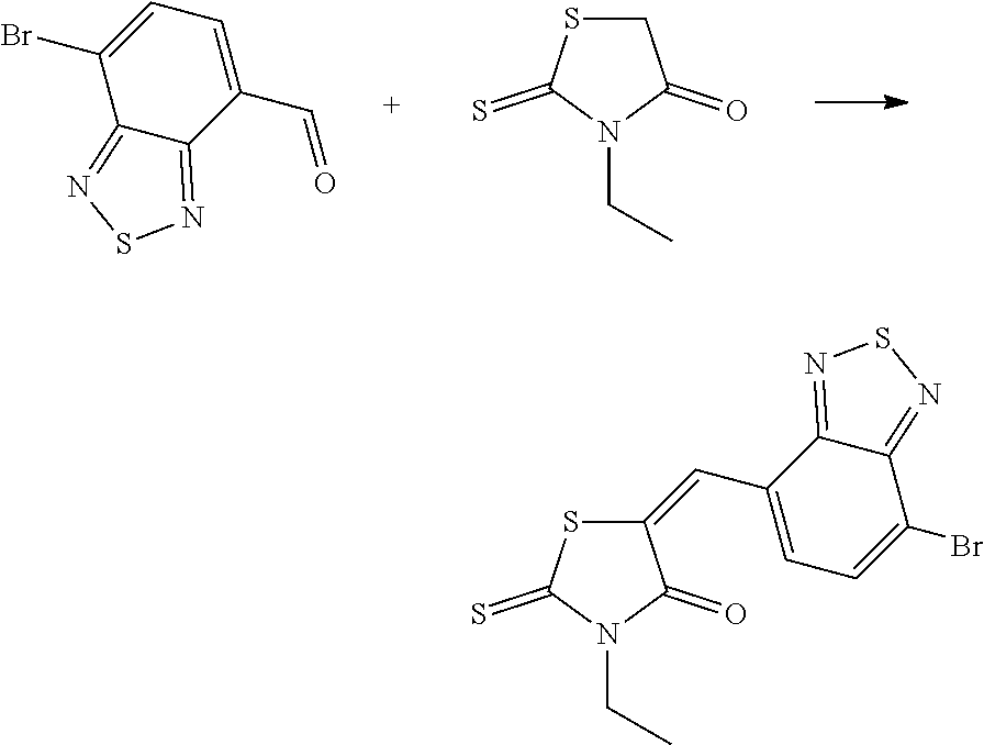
C12=NSN=C1C(C=O)=CC=C2Br.S1CC(=O)N(CC)C1=S.S1C(=S)N(CC)C(=O)C1=CC1=CC=C(Br)C2=NSN=C21
